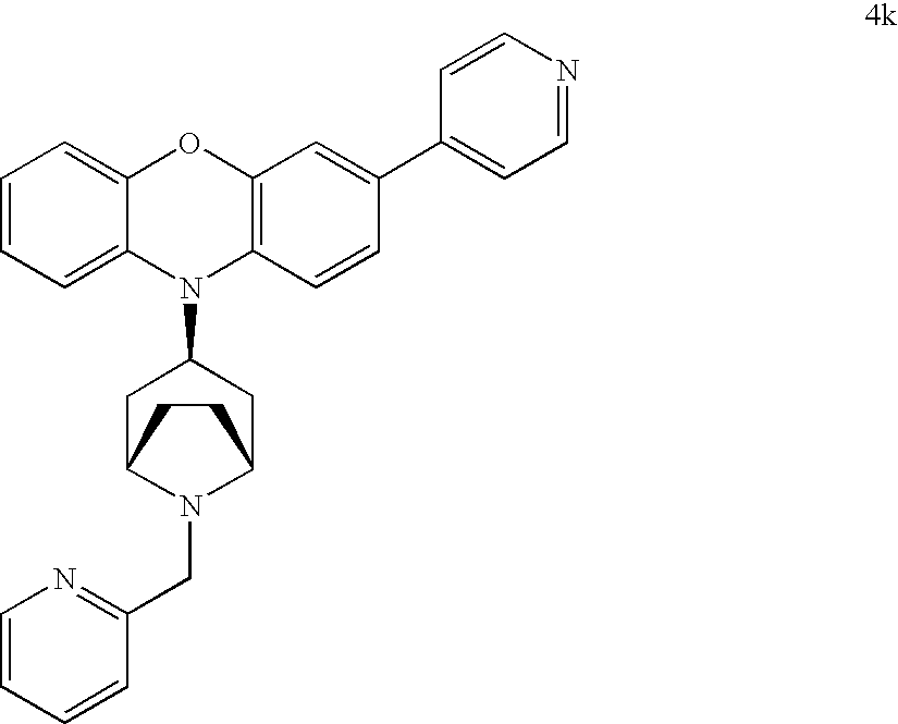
C1=CC=C2C(=C1)OC1=C(N2C2CC3N(CC4=NC=CC=C4)C(C2)CC3)C=CC(C2=CC=NC=C2)=C1
